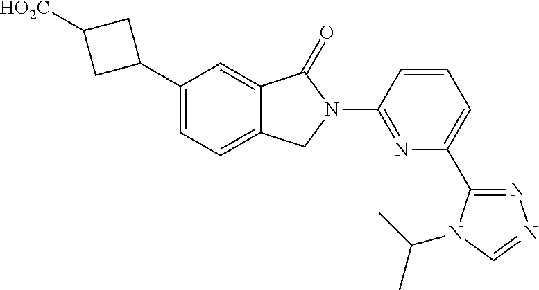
C1(C2=CC=C3C(=C2)C(=O)N(C2=NC(C4=NN=CN4C(C)C)=CC=C2)C3)CC([HO2C])C1
